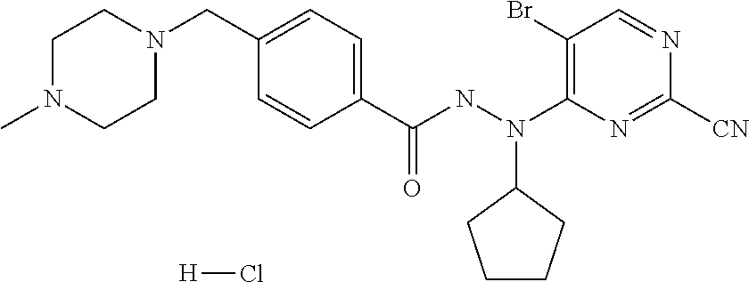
C1(CN2CCN(C)CC2)=CC=C(C(NN(C2=C(Br)C=NC([CN])=N2)C2CCCC2)=O)C=C1.[H]Cl
